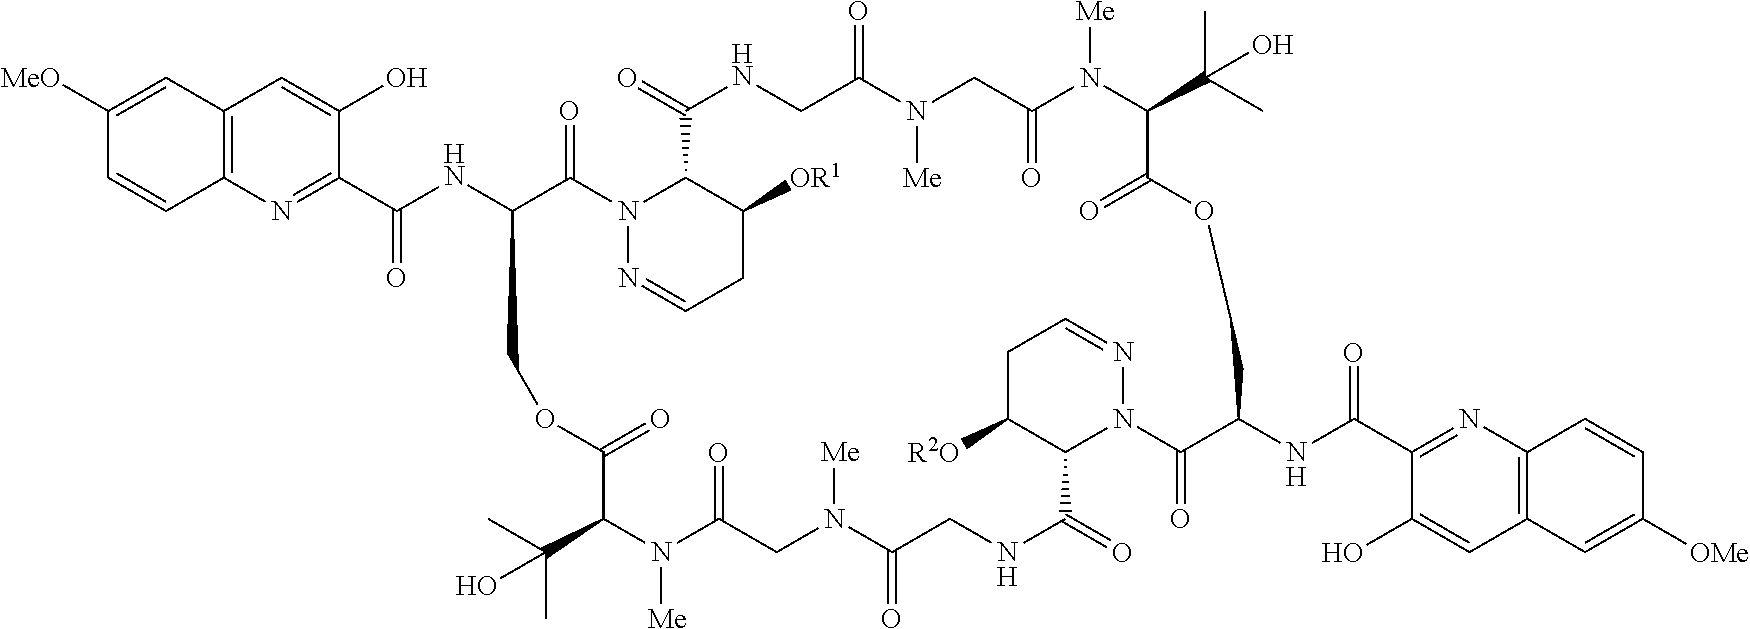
C12=C(N=C(C(NC3C(=O)N4N=CCC([OR1])C4C(=O)NCC(=O)N([Me])CC(=O)N([Me])C(C(C)(C)O)C(=O)OCC(NC(C4=NC5=C(C=C4O)C=C([OMe])C=C5)=O)C(=O)N4C(C(=O)NCC(=O)N([Me])CC(=O)N([Me])C(C(C)(C)O)C(=O)OC3)C([R2O])CC=N4)=O)C(O)=C1)C=CC([MeO])=C2
